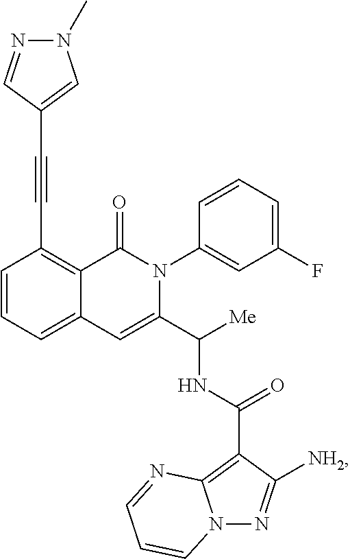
C1=CC=C2C(=C1C#CC1=CN(C)N=C1)C(=O)N(C1=CC(F)=CC=C1)C(C([Me])NC(C1=C3N(N=C1[NH2])C=CC=N3)=O)=C2
